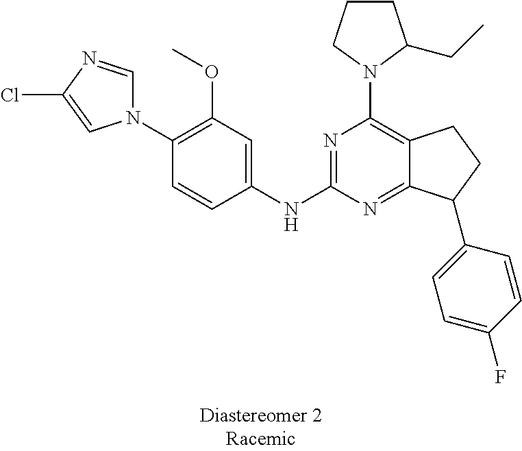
N1(C2=C(OC)C=C(NC3=NC(N4C(CC)CCC4)=C4C(=N3)C(C3=CC=C(F)C=C3)CC4)C=C2)C=NC(Cl)=C1
